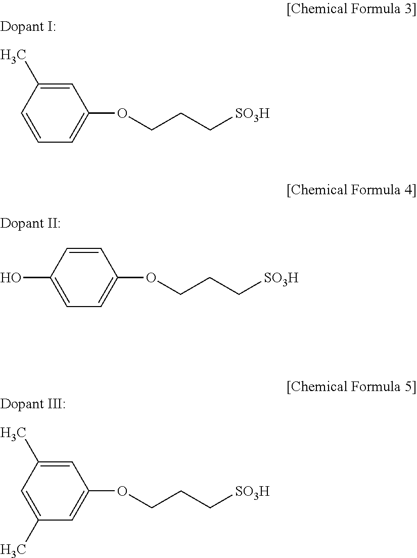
C1=C(C)C=CC=C1OCCC[SO3H].C1=CC(O)=CC=C1OCCC[SO3H].C1=C(C)C=C(C)C=C1OCCC[SO3H]
